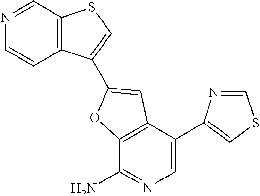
C12=C(C(C3=CSC=N3)=CN=C1N)C=C(C1=CSC3=C1C=CN=C3)O2
